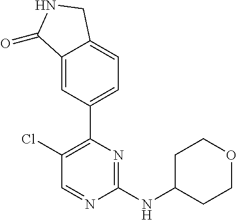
C12=CC(C3=C(Cl)C=NC(NC4CCOCC4)=N3)=CC=C1CNC2=O
